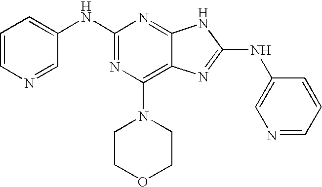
N1=C(NC2=CC=CN=C2)N=C2C(=C1N1CCOCC1)N=C(NC1=CN=CC=C1)N2
